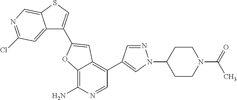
C12=C(N)N=CC(C3=CN(C4CCN(C(=O)C)CC4)N=C3)=C1C=C(C1=CSC3=CN=C(Cl)C=C13)O2
